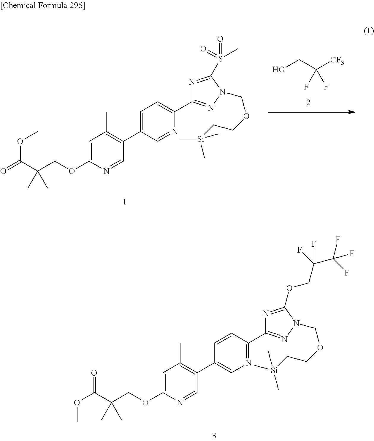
C1(C2=C(C)C=C(OCC(C(OC)=O)(C)C)N=C2)=CN=C(C2=NN(COCC[Si](C)(C)C)C(OCC(C(F)(F)F)(F)F)=N2)C=C1.OCC([CF3])(F)F.C1(C2=C(C)C=C(OCC(C(=O)OC)(C)C)N=C2)=CC=C(C2=NN(COCC[Si](C)(C)C)C(S(=O)(C)=O)=N2)N=C1
